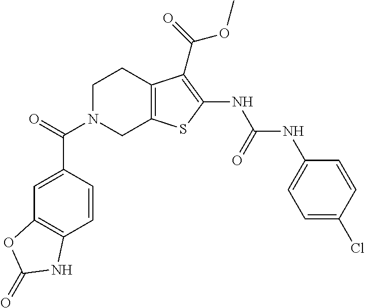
O=C(N1CC2=C(CC1)C(C(=O)OC)=C(NC(NC1=CC=C(Cl)C=C1)=O)S2)C1=CC2=C(C=C1)NC(=O)O2
